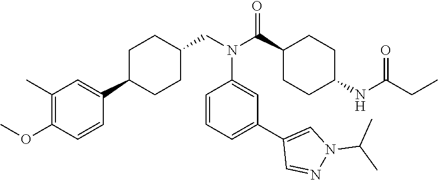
C1=CC(N(C(C2CCC(NC(CC)=O)CC2)=O)CC2CCC(C3=CC(C)=C(OC)C=C3)CC2)=CC(C2=CN(C(C)C)N=C2)=C1
